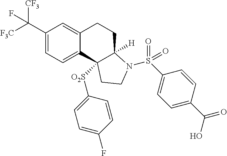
C(C1=CC=C2C(=C1)CCC1([H])C2([O2S]C2=CC=C(F)C=C2)CCN1S(C1=CC=C(C(O)=O)C=C1)(=O)=O)([F3C])([CF3])F
